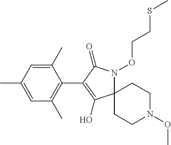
C1(C)=CC(C)=CC(C)=C1C1=C(O)C2(N(OCCSC)C1=O)CCN(OC)CC2
